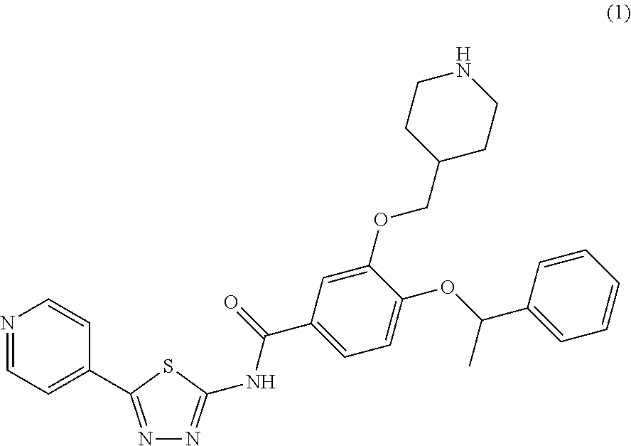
N1=CC=C(C2=NN=C(NC(C3=CC=C(OC(C4=CC=CC=C4)C)C(OCC4CCNCC4)=C3)=O)S2)C=C1
